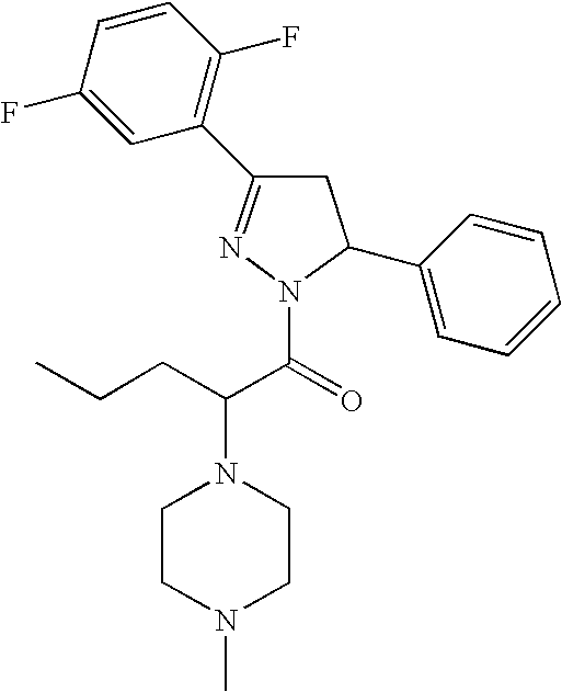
N1=C(C2=C(F)C=CC(F)=C2)CC(C2=CC=CC=C2)N1C(=O)C(CCC)N1CCN(C)CC1
